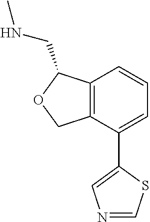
C12=C(C(C3=CN=CS3)=CC=C1)COC2CNC
